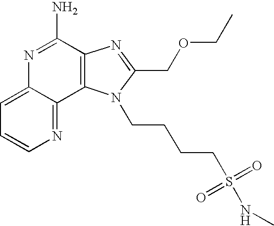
C1=C2C(=NC=C1)C1=C(C(N)=N2)N=C(COCC)N1CCCCS(=O)(=O)NC
